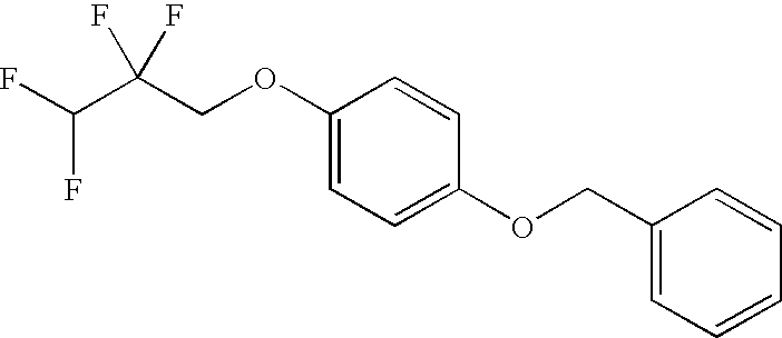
C1(COC2=CC=C(OCC(C(F)F)(F)F)C=C2)=CC=CC=C1
